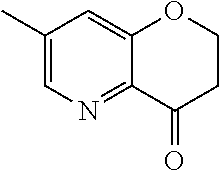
C12=CC(C)=CN=C1C(=O)CCO2
